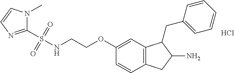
C1=C(OCCNS(C2=NC=CN2C)(=O)=O)C=CC2=C1C(CC1=CC=CC=C1)C(N)C2.Cl
